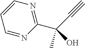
C1(C(O)(C)C#C)=NC=CC=N1
